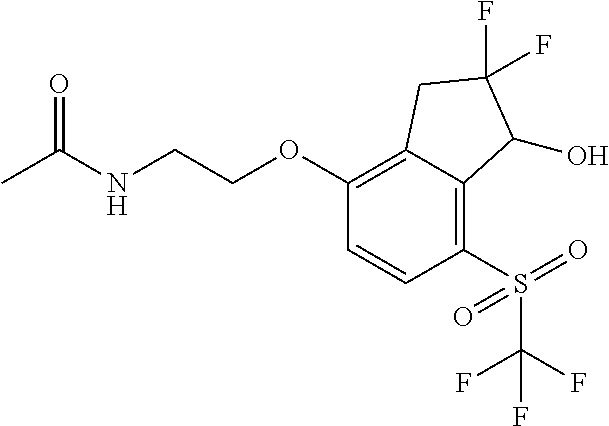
C1(OCCNC(C)=O)=C2C(=C(S(C(F)(F)F)(=O)=O)C=C1)C(O)C(F)(F)C2
